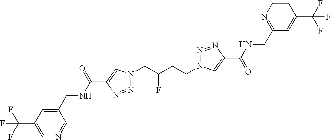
N1(CC(CCN2N=NC(C(=O)NCC3=NC=CC(C(F)(F)F)=C3)=C2)F)N=NC(C(NCC2=CC(C(F)(F)F)=CN=C2)=O)=C1
